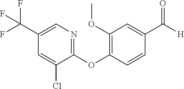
C1(C(F)(F)F)=CN=C(OC2=C(OC)C=C(C([H])=O)C=C2)C(Cl)=C1
